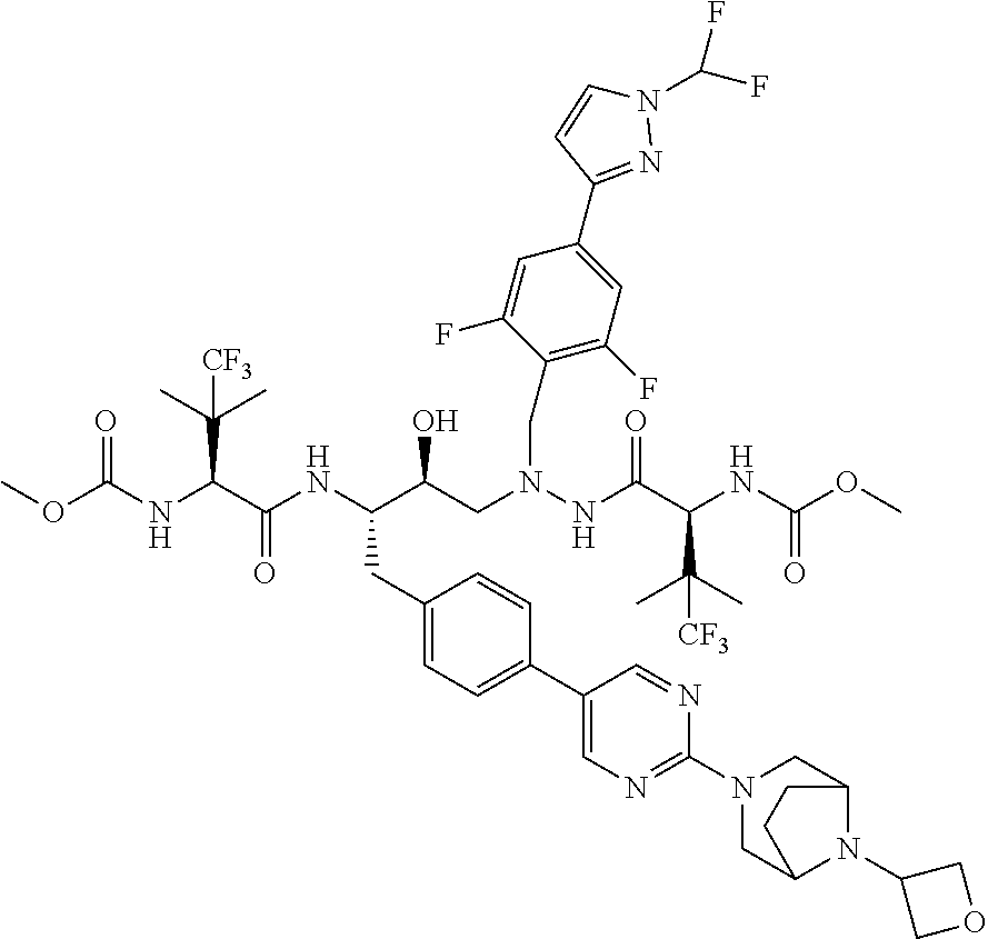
COC(NC(C(NC(C(CN(NC(C(C(C)(C)[CF3])NC(OC)=O)=O)CC1=C(F)C=C(C2=NN(C(F)F)C=C2)C=C1F)O)CC1=CC=C(C2=CN=C(N3CC4N(C5COC5)C(C3)CC4)N=C2)C=C1)=O)C(C)(C)[CF3])=O
